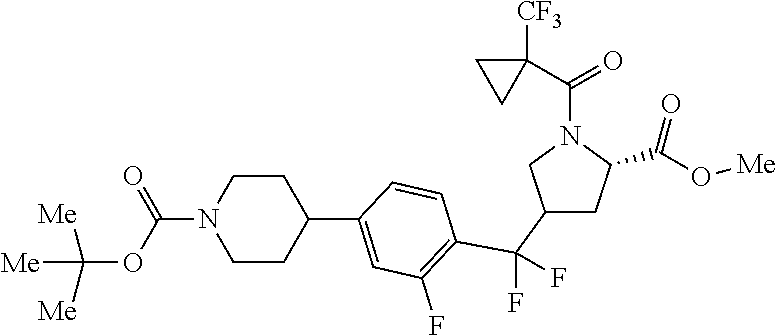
C1(C(F)(F)C2=C(F)C=C(C3CCN(C(=O)OC([Me])([Me])[Me])CC3)C=C2)CC(C(O[Me])=O)N(C(C2([CF3])CC2)=O)C1
